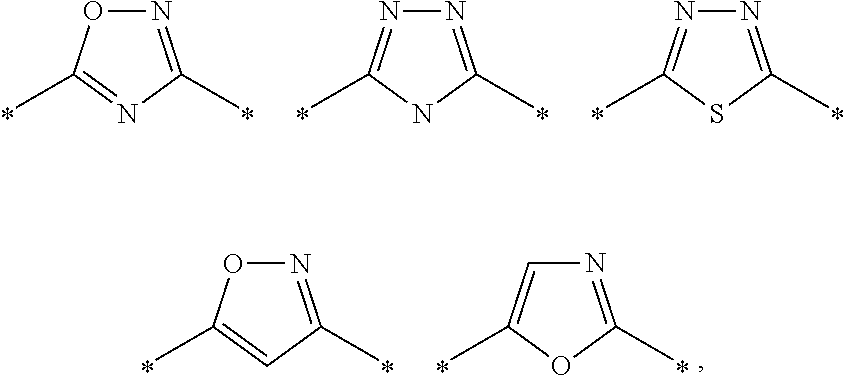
N1=C(C)ON=C1C.N1C(C)=NN=C1C.S1C(C)=NN=C1C.C1=C(C)ON=C1C.O1C(C)=NC=C1C
